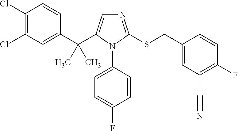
C1(C(C2=CN=C(SCC3=CC(C#N)=C(F)C=C3)N2C2=CC=C(F)C=C2)(C)C)=CC(Cl)=C(Cl)C=C1
